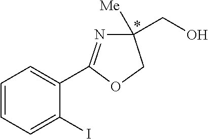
C1=CC=C(I)C(C2=NC([Me])(CO)CO2)=C1
